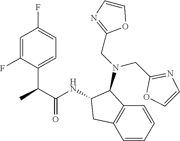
CC(C(NC1CC2=C(C1N(CC1=NC=CO1)CC1=NC=CO1)C=CC=C2)=O)C1=CC=C(F)C=C1F
